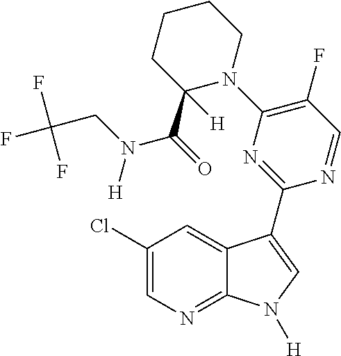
C1(F)=C(N2CCCCC2(C(N(CC(F)(F)F)[H])=O)[H])N=C(C2=CN([H])C3=NC=C(Cl)C=C32)N=C1
